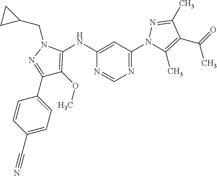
C1(C2=CC=C(C#N)C=C2)=NN(CC2CC2)C(NC2=CC(N3C(C)=C(C(=O)C)C(C)=N3)=NC=N2)=C1OC
